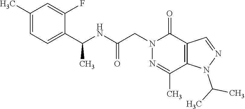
C1(C)=CC=C(C(NC(CN2C(=O)C3=C(C(C)=N2)N(C(C)C)N=C3)=O)C)C(F)=C1
